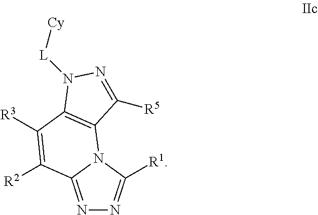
N1=C2N(C([R1])=N1)C1=C(C([R3])=C2[R2])N([L][Cy])N=C1[R5]
